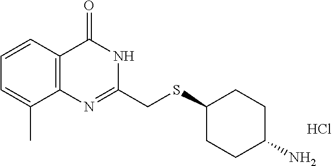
C1(CSC2CCC(N)CC2)=NC2=C(C=CC=C2C)C(=O)N1.Cl
